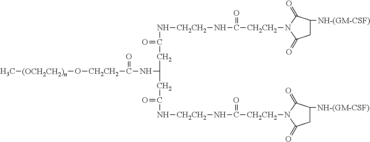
C[(OCH2CH2)n]O[CH2CH2]C(NC(CC(N[CH2CH2]NC(=O)[CH2CH2]N1C(=O)CC([NH-(GM-CSF)])C1=O)=O)CC(N[CH2CH2]NC(=O)[CH2CH2]N1C(=O)CC([NH-(GM-CSF)])C1=O)=O)=O
